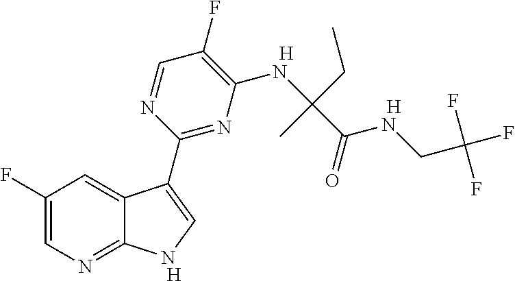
C1(F)=C(NC(C(=O)NCC(F)(F)F)(CC)C)N=C(C2=CNC3=NC=C(F)C=C32)N=C1.[H].[H].[H]
